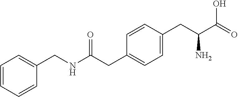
C(C1=CC=C(CC(C(=O)O)N)C=C1)C(NCC1=CC=CC=C1)=O
